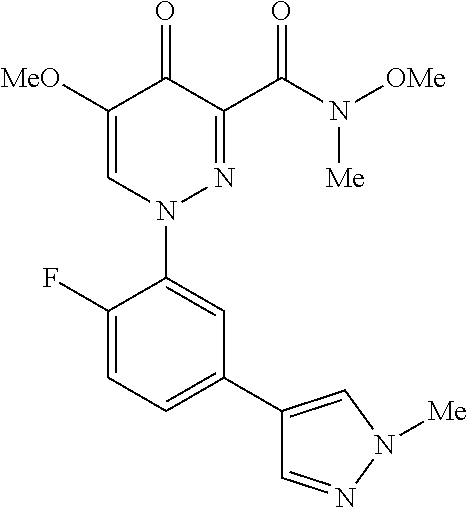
C1([MeO])=CN(C2=CC(C3=CN([Me])N=C3)=CC=C2F)N=C(C(N([OMe])[Me])=O)C1=O
